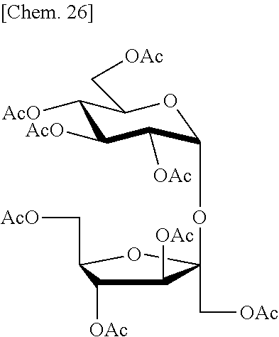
C1([AcO])C([AcO])C([OAc])C(OC2(C[OAc])C([OAc])C([OAc])C(C[AcO])O2)OC1C[OAc]
